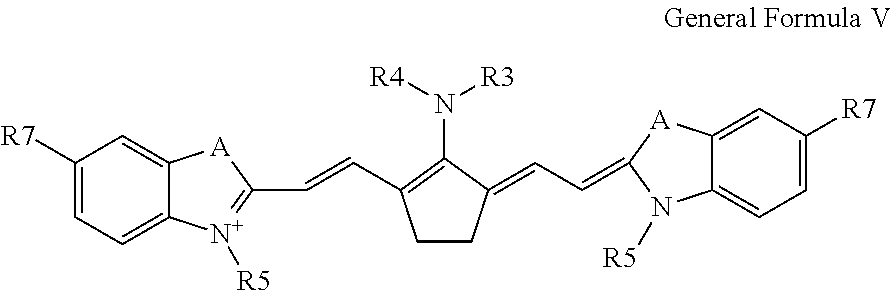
C1([R7])=CC=C2C(=C1)[A]C(C=CC1=C(N([R4])[R3])C(=CC=C3N([R5])C4=CC=C([R7])C=C4[A]3)CC1)=[N+]2[R5]
